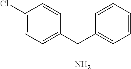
C1(C(C2=CC=CC=C2)N)=CC=C(Cl)C=C1
